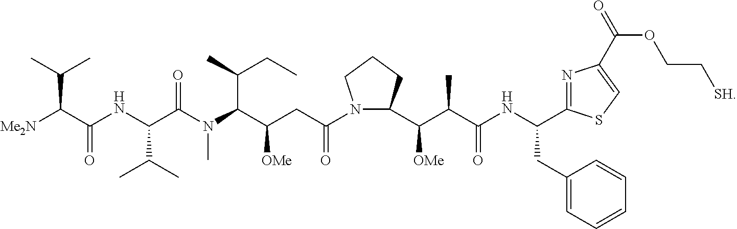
N1(C(CC(C(N(C)C(C(NC(C([Me2N])C(C)C)=O)C(C)C)=O)C(C)CC)[OMe])=O)C(C(C(C(NC(CC2=CC=CC=C2)C2=NC(C(OCC[SH])=O)=CS2)=O)C)[OMe])CCC1
